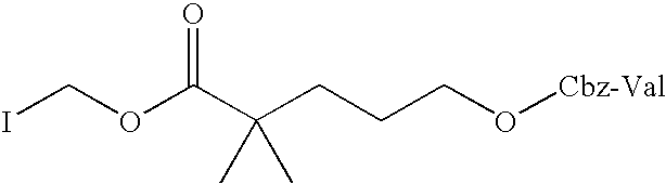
ICOC(C(CCCO[Cbz-Val])(C)C)=O
